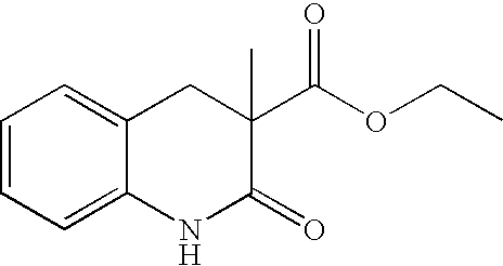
C1=CC=C2C(=C1)CC(C(OCC)=O)(C)C(=O)N2
